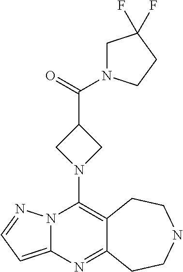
N12C(=CC=N1)N=C1C(=C2N2CC(C(=O)N3CC(F)(F)CC3)C2)CCNCC1
